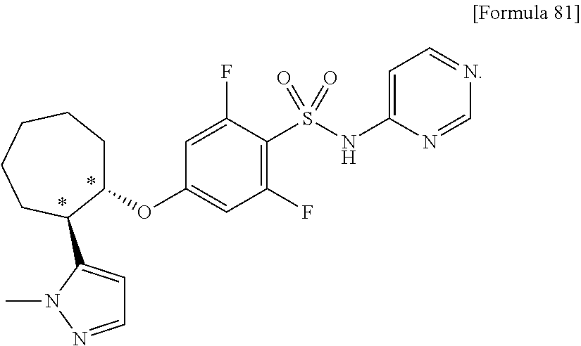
C1(F)=C(S(NC2=CC=NC=N2)(=O)=O)C(F)=CC(OC2CCCCCC2C2=CC=NN2C)=C1
